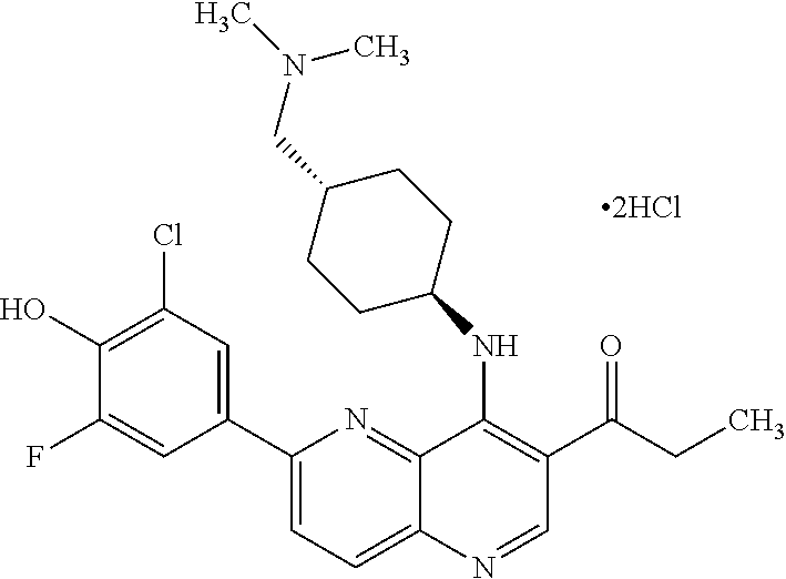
C12=NC(C3=CC(Cl)=C(O)C(F)=C3)=CC=C1N=CC(C(CC)=O)=C2NC1CCC(CN(C)C)CC1
